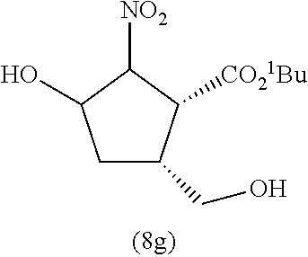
C1C(CO)C([CO21Bu])C([NO2])C1O
